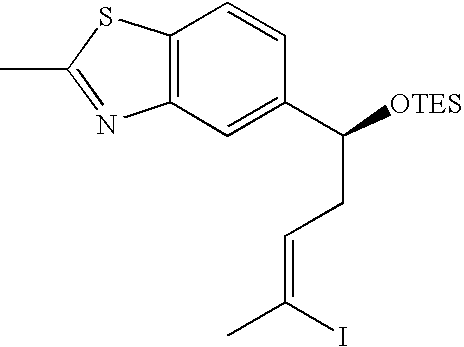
C12=C(C=CC(C([OTES])CC=C(C)I)=C1)SC(C)=N2
